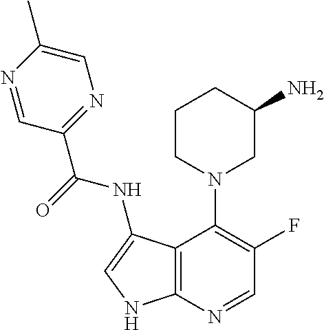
C1CN(C2=C(F)C=NC3=C2C(NC(=O)C2=NC=C(C)N=C2)=CN3)CC(N)C1
